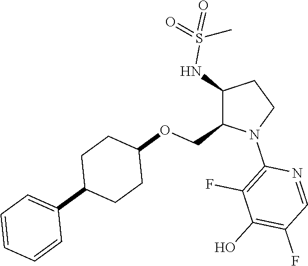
C1(NS(=O)(=O)C)C(COC2CCC(C3=CC=CC=C3)CC2)N(C2=C(F)C(O)=C(F)C=N2)CC1
